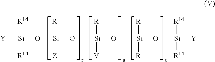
[Si]([Y])([R14])([R14])O[Si]([R])([Z])O[Si]([R])([V])O[Si]([R])([R])O[Si]([R14])([R14])[Y]
